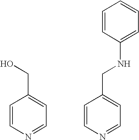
C1=CN=CC=C1CO.C1=CN=CC=C1CNC1=CC=CC=C1
